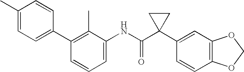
C1(C2=CC=C(C)C=C2)=C(C)C(NC(C2(C3=CC4=C(C=C3)OCO4)CC2)=O)=CC=C1
